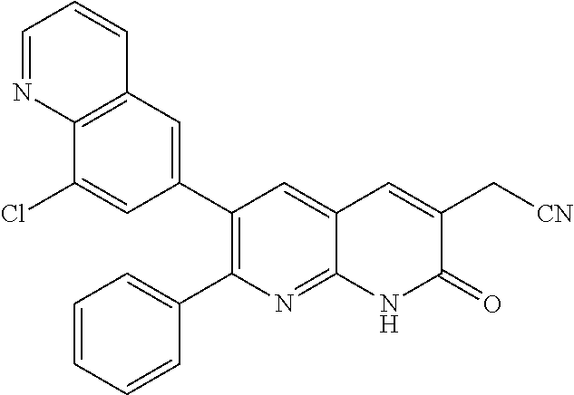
C12=C(C=C(C3=C(C4=CC=CC=C4)N=C4C(=C3)C=C(C[CN])C(=O)N4)C=C1Cl)C=CC=N2
